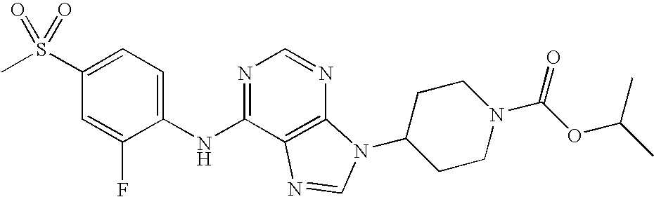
C1(S(C)(=O)=O)=CC=C(NC2=NC=NC3=C2N=CN3C2CCN(C(OC(C)C)=O)CC2)C(F)=C1
